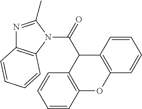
C12=C(C(C(N3C(C)=NC4=C3C=CC=C4)=O)C3=C(O1)C=CC=C3)C=CC=C2
